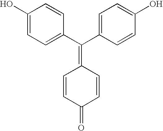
C1(O)=CC=C(C(C2=CC=C(O)C=C2)=C2C=CC(=O)C=C2)C=C1
